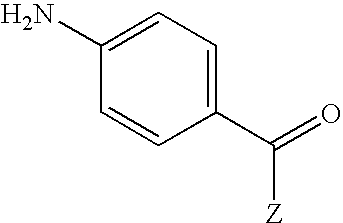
C1(N)=CC=C(C([Z])=O)C=C1
